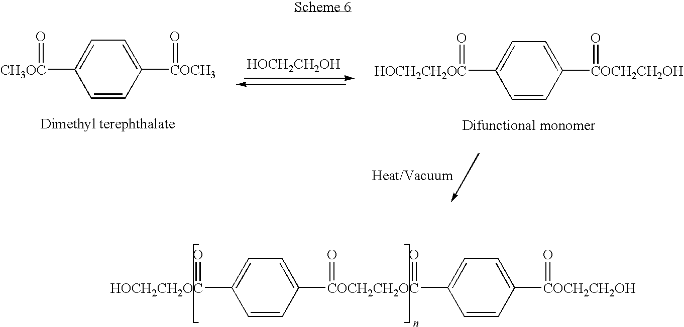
[HOCH2CH2OC](C1=CC=C([COCH2CH2OC](=O)(=O)C2=CC=C([COCH2CH2OH]=O)C=C2)C=C1)=O.C1=CC([COCH3]=O)=CC=C1[CH3OC]=O.[HOCH2CH2OH].C1=CC([COCH2CH2OH]=O)=CC=C1[HOCH2CH2OC]=O
